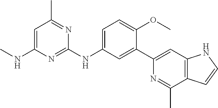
C1(C2=CC3=C(C(C)=N2)C=CN3)=CC(NC2=NC(NC)=CC(C)=N2)=CC=C1OC
